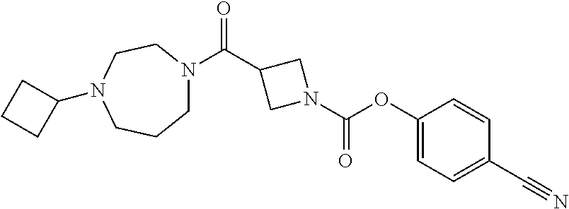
C1(OC(N2CC(C(N3CCCN(C4CCC4)CC3)=O)C2)=O)=CC=C(C#N)C=C1
